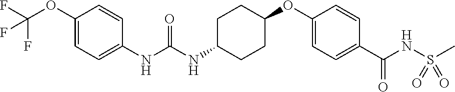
C1(NC(NC2CCC(OC3=CC=C(C(NS(C)(=O)=O)=O)C=C3)CC2)=O)=CC=C(OC(F)(F)F)C=C1
